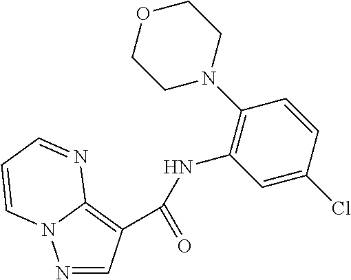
N1(C2=C(NC(C3=C4N(N=C3)C=CC=N4)=O)C=C(Cl)C=C2)CCOCC1
